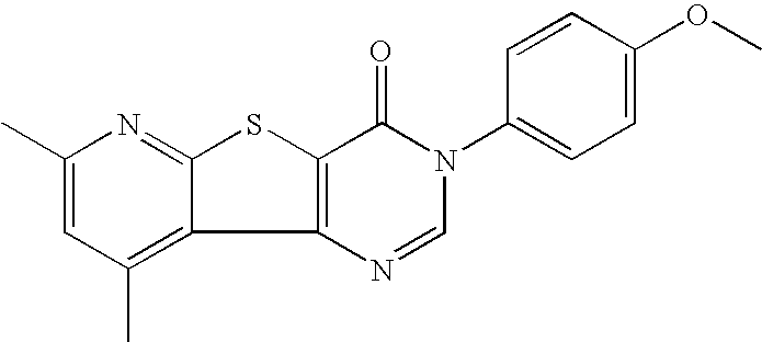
C12=C(N=CN(C3=CC=C(OC)C=C3)C1=O)C1=C(C)C=C(C)N=C1S2
